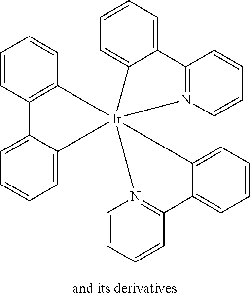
C1=CC2=C(C=C1)[Ir]13(C4=CC=CC=C24)(N2=C(C=CC=C2)C2=CC=CC=C21)C1=CC=CC=C1C1=N3C=CC=C1
